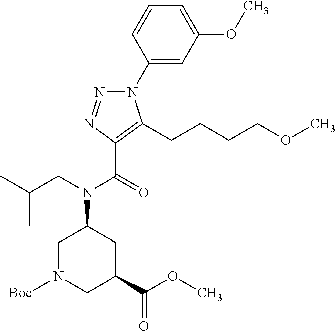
C1(N2N=NC(C(=O)N(CC(C)C)C3CN([Boc])CC(C(OC)=O)C3)=C2CCCCOC)=CC(OC)=CC=C1
